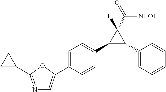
C1(C2C(C3=CC=C(C4=CN=C(C5CC5)O4)C=C3)C2(F)C(=O)[NHOH])=CC=CC=C1
